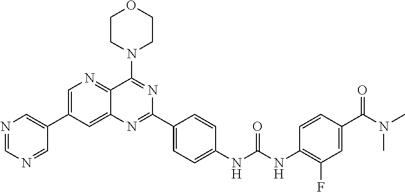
C1=C(C2=CN=CN=C2)C=C2C(=N1)C(N1CCOCC1)=NC(C1=CC=C(NC(NC3=C(F)C=C(C(N(C)C)=O)C=C3)=O)C=C1)=N2
